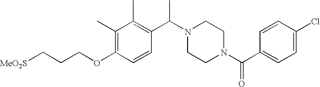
C(CCOC1=C(C)C(C)=C(C(N2CCN(C(C3=CC=C(Cl)C=C3)=O)CC2)C)C=C1)[MeO2S]
